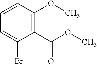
C1=CC(OC)=C(C(OC)=O)C(Br)=C1
